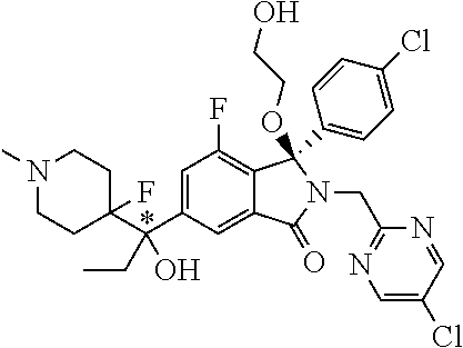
C1(C(C2=CC(F)=C3C(=C2)C(=O)N(CC2=NC=C(Cl)C=N2)C3(OCCO)C2=CC=C(Cl)C=C2)(CC)O)(F)CCN(C)CC1
